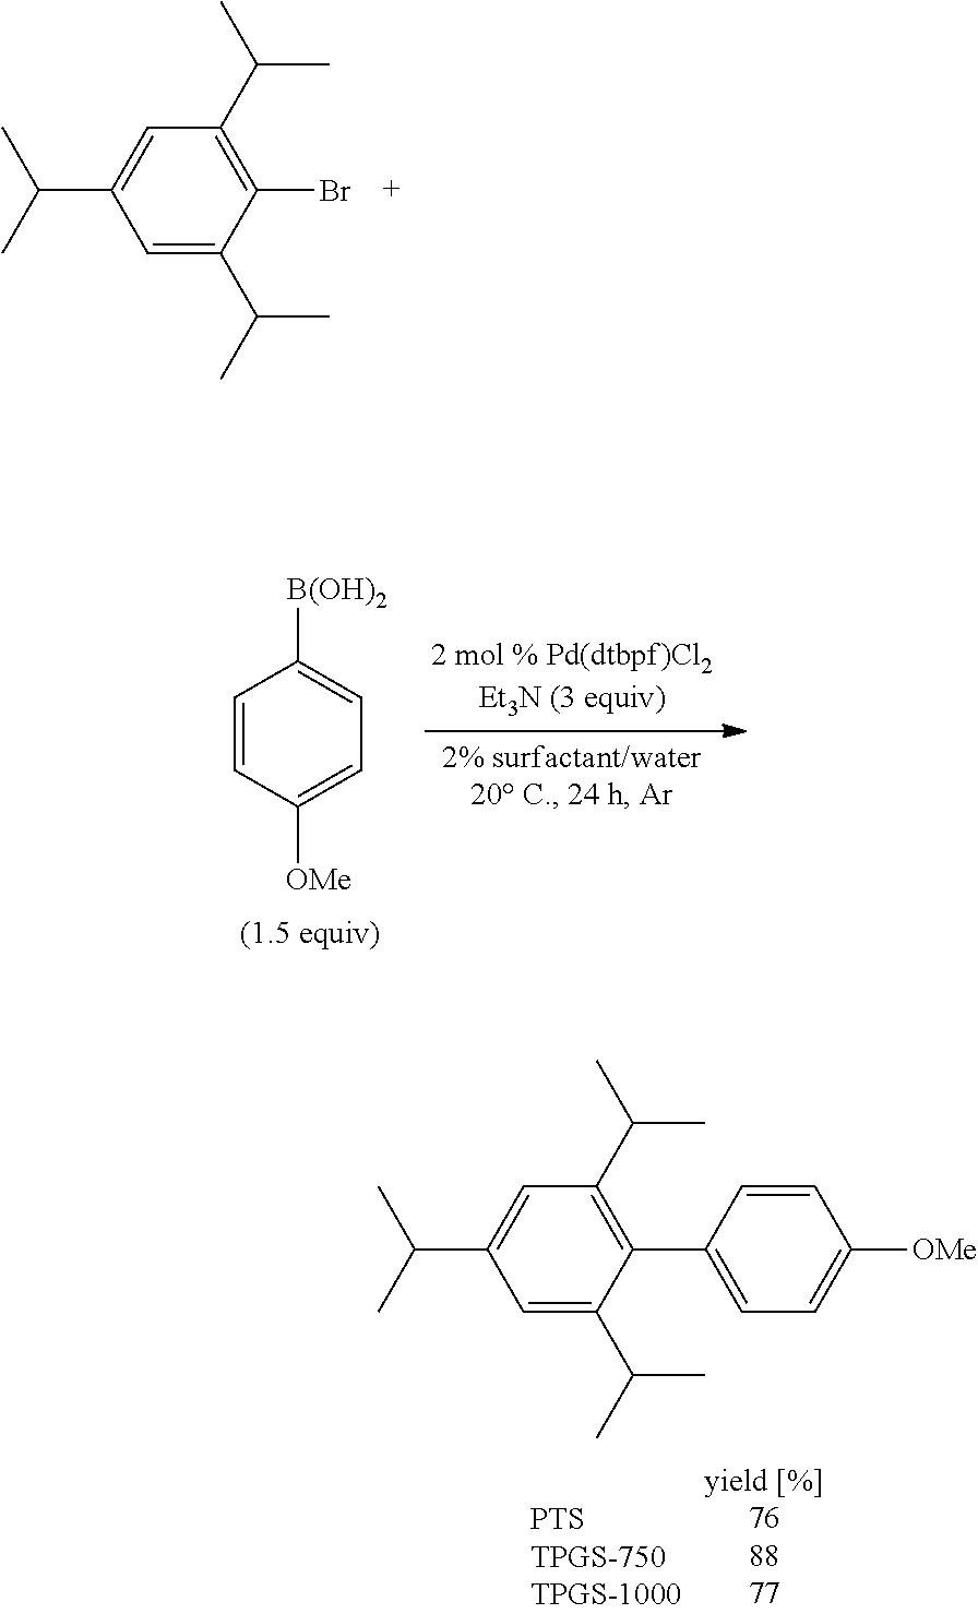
C1=C(C(C)C)C(Br)=C(C(C)C)C=C1C(C)C.C1=CC([OMe])=CC=C1[B(OH)2].C1=C(C(C)C)C(C2=CC=C([OMe])C=C2)=C(C(C)C)C=C1C(C)C
